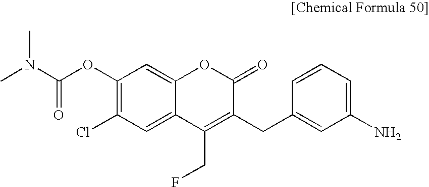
C1(OC(N(C)C)=O)=C(Cl)C=C2C(=C1)OC(=O)C(CC1=CC(N)=CC=C1)=C2CF
